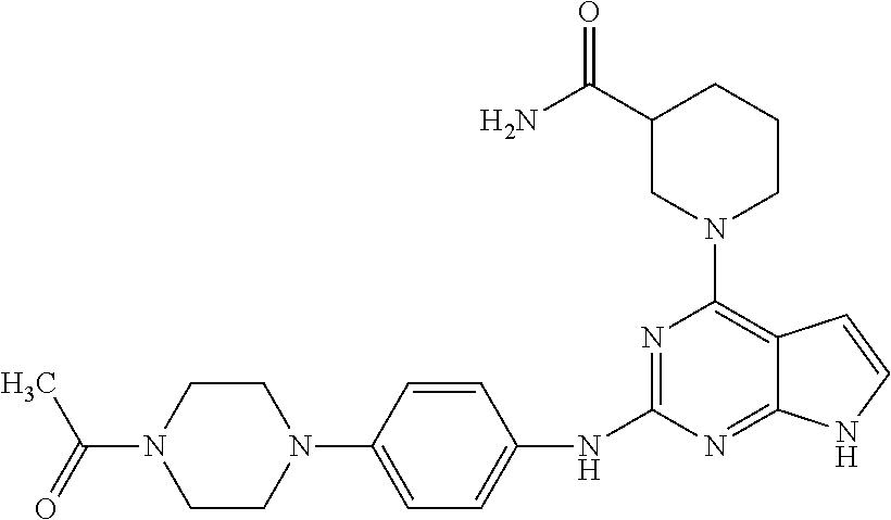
C1CN(C(=O)C)CCN1C1=CC=C(NC2=NC(N3CCCC(C(N)=O)C3)=C3C(=N2)NC=C3)C=C1
